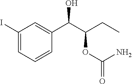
C1(I)=CC=CC(C(C(CC)OC(=O)N)O)=C1
